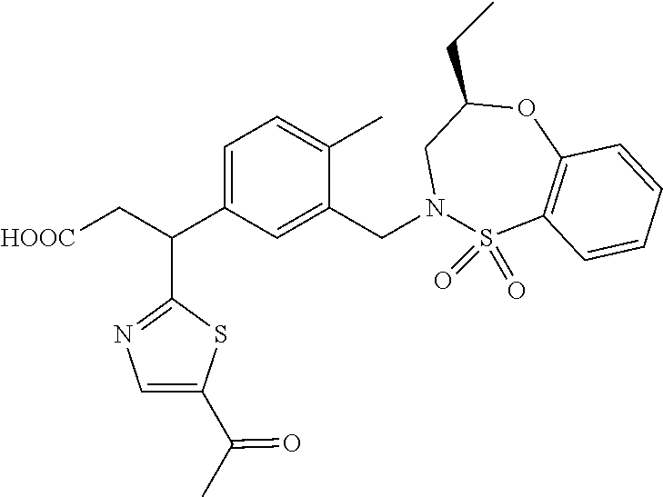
C1=C(C(C)=O)SC(C(C[HOOC])C2=CC=C(C)C(CN3S(=O)(=O)C4=C(OC(CC)C3)C=CC=C4)=C2)=N1
